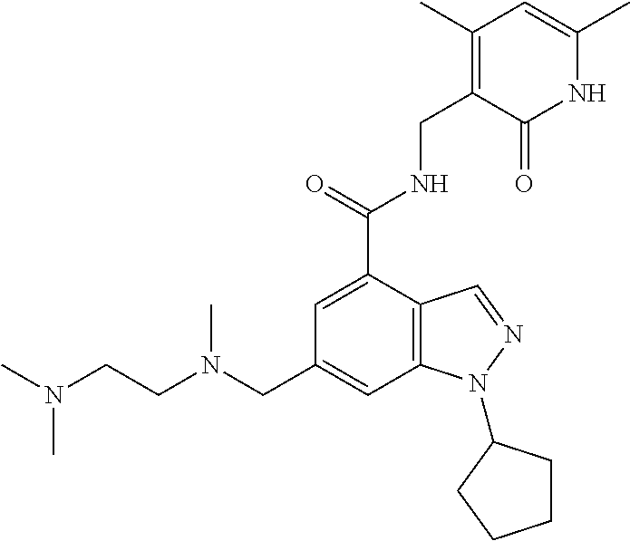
C12=C(C(C(=O)NCC3=C(C)C=C(C)NC3=O)=CC(CN(CCN(C)C)C)=C1)C=NN2C1CCCC1
